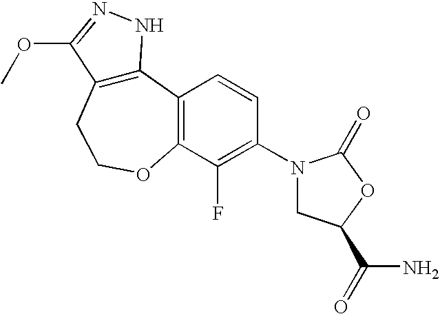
C12=C(CCOC3=C1C=CC(N1CC(C(N)=O)OC1=O)=C3F)C(OC)=NN2
